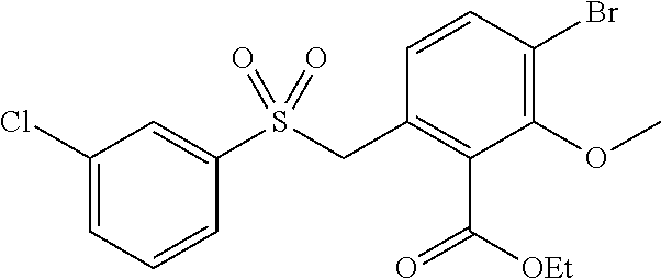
C1(Cl)=CC=CC(S(CC2=C(C([OEt])=O)C(OC)=C(Br)C=C2)(=O)=O)=C1
